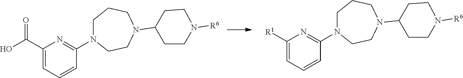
C1([R1])=CC=CC(N2CCCN(C3CCN([R6])CC3)CC2)=N1.C1(C(O)=O)=CC=CC(N2CCCN(C3CCN([R6])CC3)CC2)=N1
